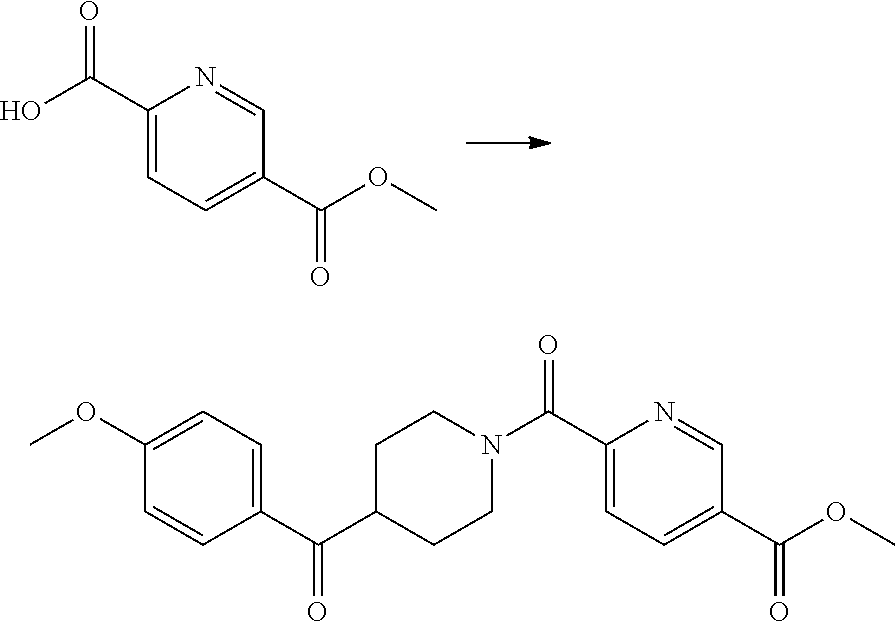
C1(C(O)=O)=CC=C(C(=O)OC)C=N1.C1(C(N2CCC(C(C3=CC=C(OC)C=C3)=O)CC2)=O)=CC=C(C(=O)OC)C=N1
